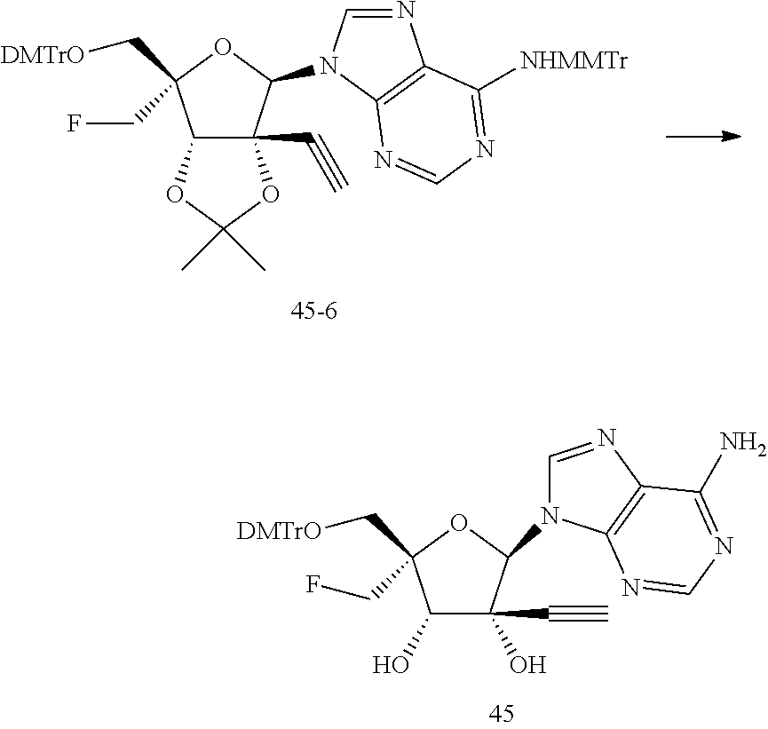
C1(O)C(C#C)(O)C(N2C=NC3=C2N=CN=C3N)OC1(C[DMTrO])CF.C12C(C#C)(C(N3C=NC4=C3N=CN=C4[NHMMTr])OC1(C[DMTrO])CF)OC(C)(C)O2
